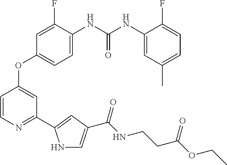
C1=C(NC(NC2=CC(C)=CC=C2F)=O)C(F)=CC(OC2=CC(C3=CC(C(NCCC(OCC)=O)=O)=CN3)=NC=C2)=C1
